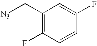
C1=CC(F)=CC(C[N3])=C1F
